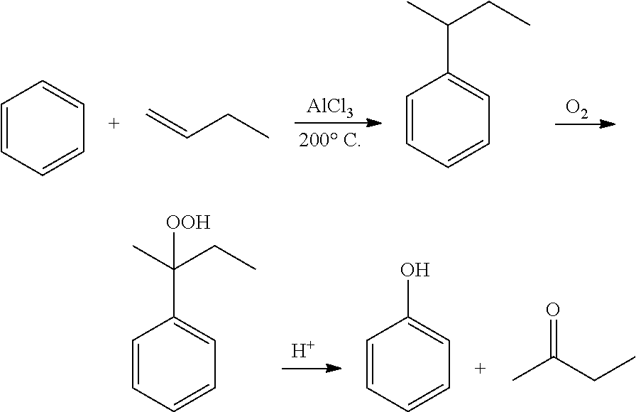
[AlCl3].[O2].C1=CC=CC=C1.C=CCC.C1=CC=CC=C1C(C)CC.[H].C1=CC=CC=C1O.C1=CC=CC=C1C(C)(CC)[OOH].CC(CC)=O
